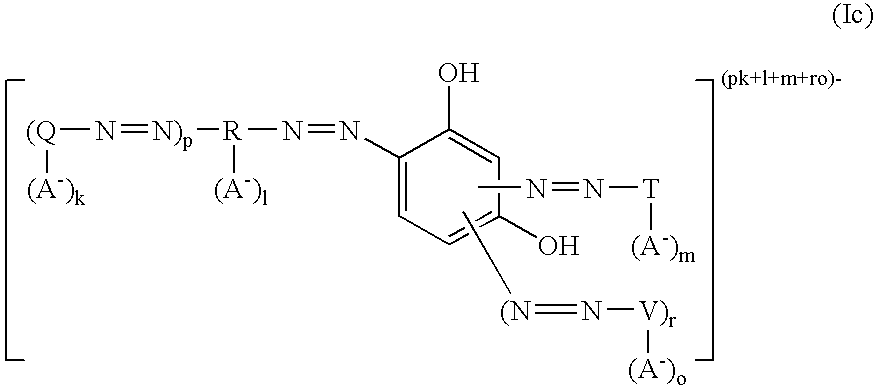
[(Q](N=[N)p][R](N=NC1=CC=C(O)C=C1O)[(A-)l])[(A-)k].CN=N[T][(A-)m].C[(N]=N[V)r][(A-)o]
